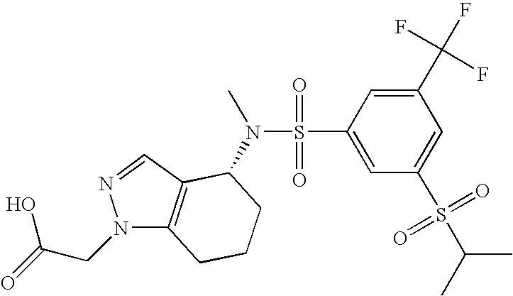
N1(CC(O)=O)C2=C(C=N1)C(N(S(=O)(=O)C1=CC(S(=O)(=O)C(C)C)=CC(C(F)(F)F)=C1)C)CCC2
